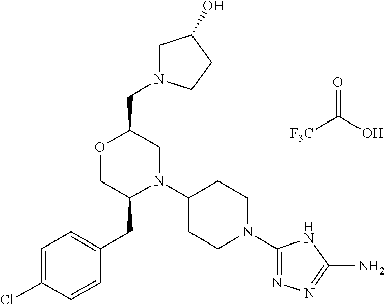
[F3C]C(O)=O.C(C1OCC(CC2=CC=C(Cl)C=C2)N(C2CCN(C3=NN=C(N)N3)CC2)C1)N1CC(O)CC1
